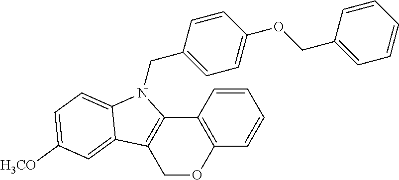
C12=C(C=CC=C1)OCC1=C2N(CC2=CC=C(OCC3=CC=CC=C3)C=C2)C2=CC=C([H3CO])C=C12
